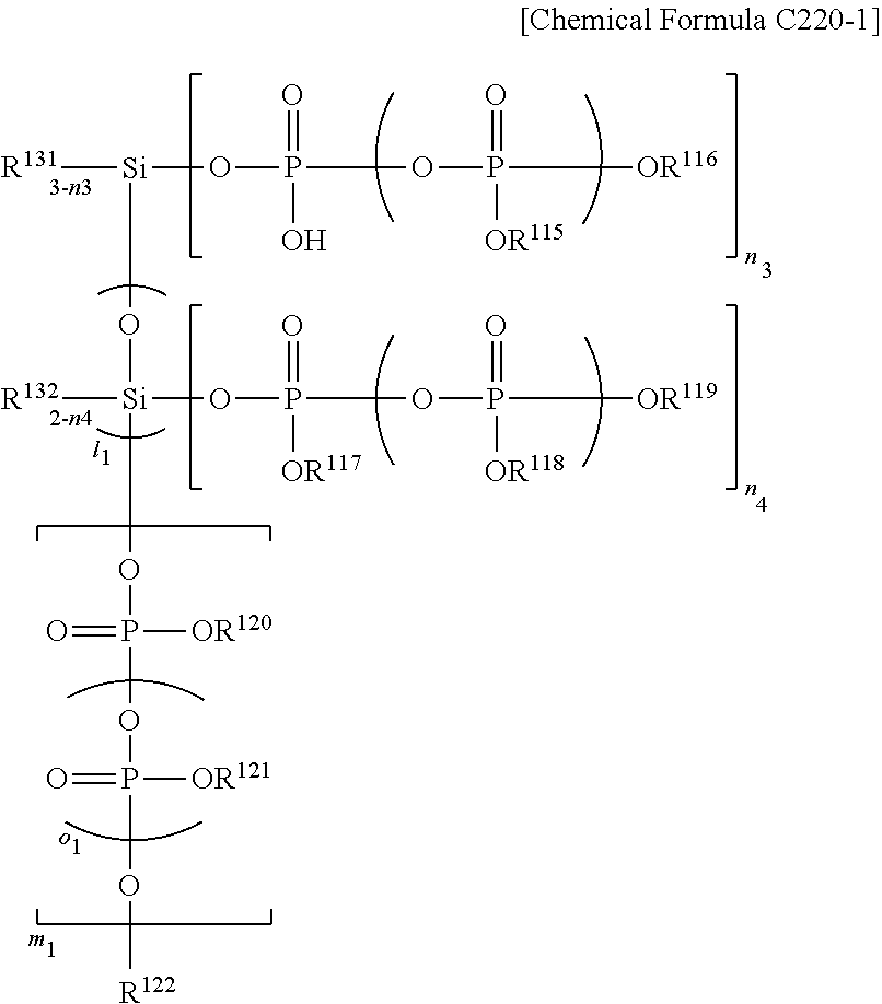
[R131][Si](O[Si]([R132])(OP(=O)([OR117])OP(=O)([OR118])[OR119])OP(=O)([OR120])OP(=O)([OR121])O[R122])OP(=O)(O)OP(=O)([OR115])[OR116]
